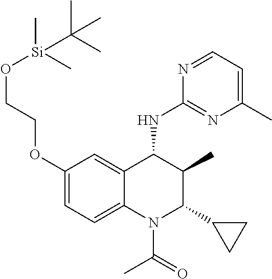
O(C1=CC=C2C(=C1)C(NC1=NC(C)=CC=N1)C(C)C(C1CC1)N2C(=O)C)CCO[Si](C)(C)C(C)(C)C
